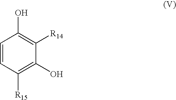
C1([R15])=C(O)C([R14])=C(O)C=C1
